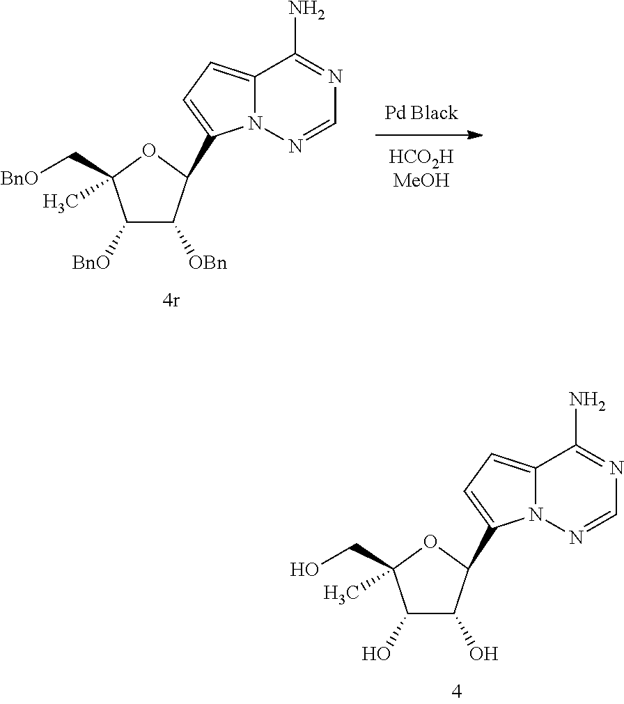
C1([BnO])C([OBn])C(C2=CC=C3N2N=CN=C3N)OC1(C)C[BnO].C1(O)C(O)C(C2=CC=C3N2N=CN=C3N)OC1(C)CO
